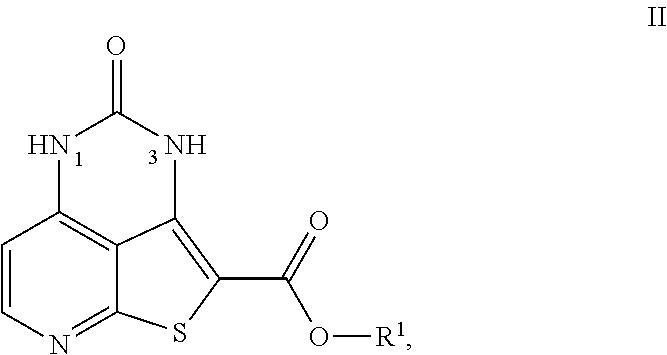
C12=NC=CC3=C1C(=C(C(O[R1])=O)S2)NC(=O)N3
